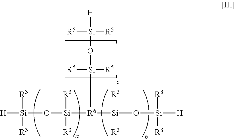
[H][Si](O[Si]([R6]([Si](O[Si]([H])([R3])[R3])([R3])[R3])[Si]([R5])([R5])O[Si]([R5])([R5])[H])([R3])[R3])([R3])[R3]
